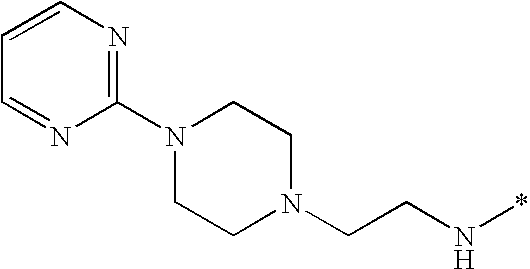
C(CN*)N1CCN(C2=NC=CC=N2)CC1
